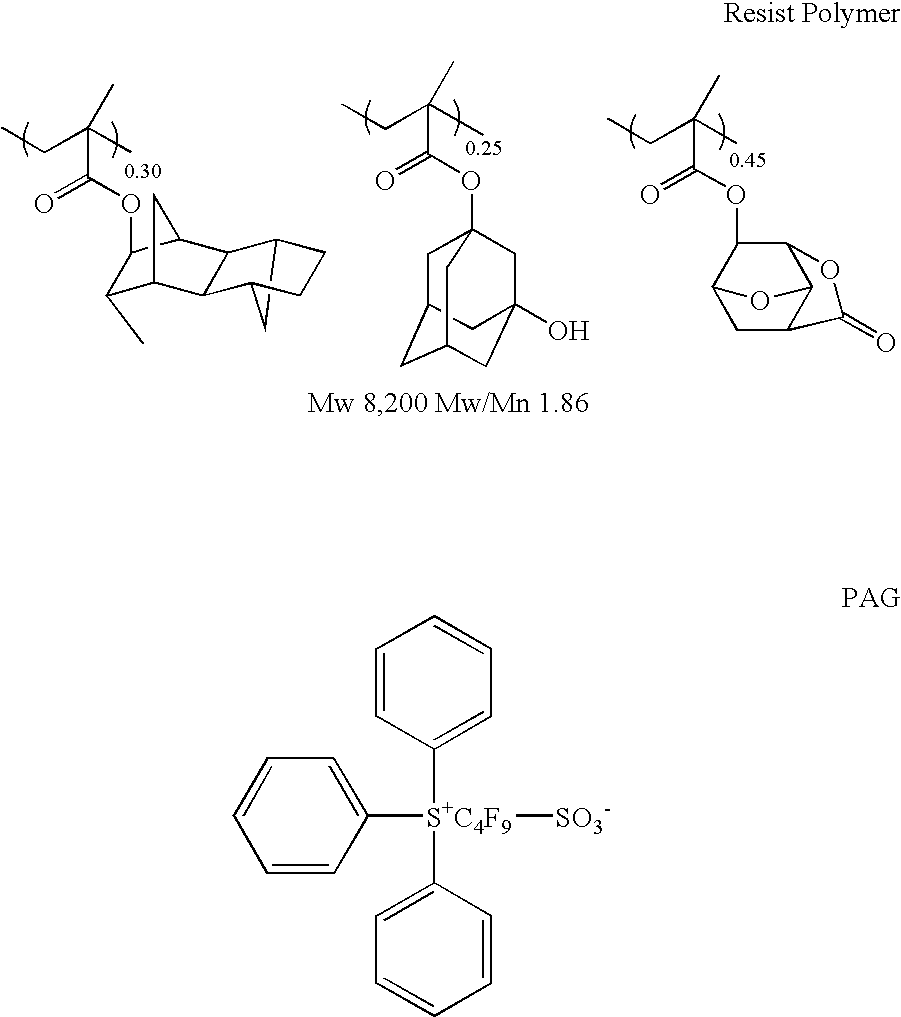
C1(OC(C(CC)(C)C)=O)C(C)C2CC1C1C2C2CC1CC2.C1C2CC3CC(O)(C2)CC1(OC(C(CC)(C)C)=O)C3.CCC(C)(C)C(OC1C2C3C(CC1O3)C(=O)O2)=O.C1=CC([S+C4F9](C2=CC=CC=C2)(C2=CC=CC=C2)[SO3-])=CC=C1
